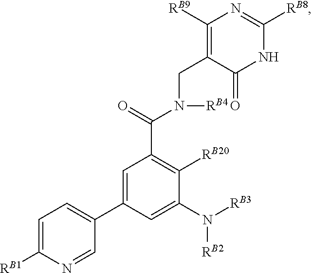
C1=C(C2=CC=C([RB1])N=C2)C=C(N([RB3])[RB2])C([RB20])=C1C(=O)N(CC1=C([RB9])N=C([RB8])NC1=O)[RB4]
